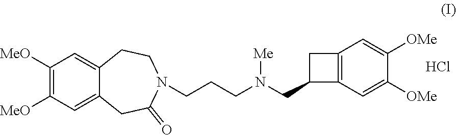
C1([MeO])=C([MeO])C=C2C(=C1)CCN(CCCN(CC1C3=C(C=C([OMe])C([OMe])=C3)C1)[Me])C(=O)C2.Cl
